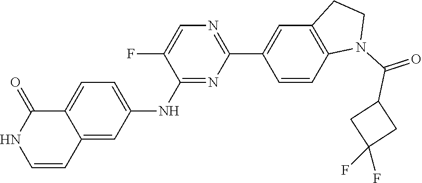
C1(NC2=CC=C3C(=C2)C=CNC3=O)=NC(C2=CC3=C(C=C2)N(C(C2CC(F)(F)C2)=O)CC3)=NC=C1F
